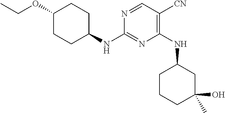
C1(OCC)CCC(NC2=NC(NC3CCCC(C)(O)C3)=C([CN])C=N2)CC1
